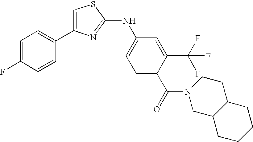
C1=C(C2=CC=C(F)C=C2)N=C(NC2=CC=C(C(N3CC4C(CC3)CCCC4)=O)C(C(F)(F)F)=C2)S1
